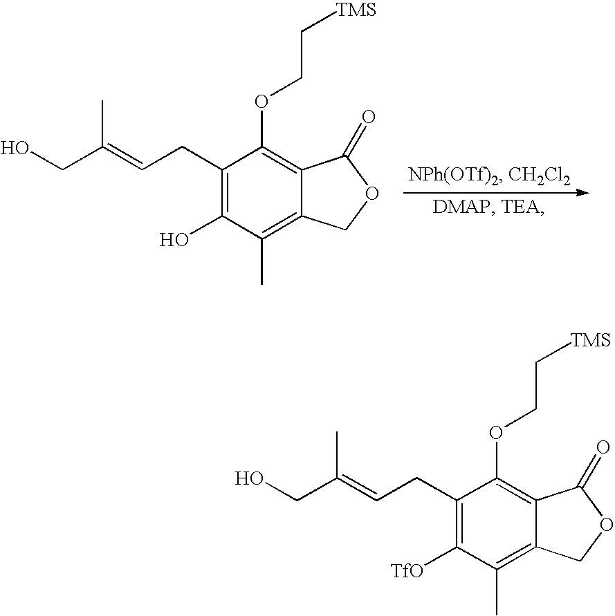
C1(CC=C(CO)C)=C(O)C(C)=C2C(=C1OCC[TMS])C(=O)OC2.C1(CC=C(CO)C)=C([TfO])C(C)=C2C(=C1OCC[TMS])C(=O)OC2
